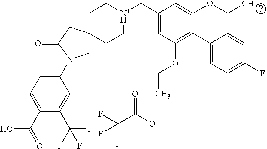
FC(C([O-])=O)(F)F.C(C[N+H]CC1=CC(OCC)=C(C2=CC=C(F)C=C2)C(OCC)=C1)C1(CC)CN(C2=CC=C(C(=O)O)C(C(F)(F)F)=C2)C(=O)C1
